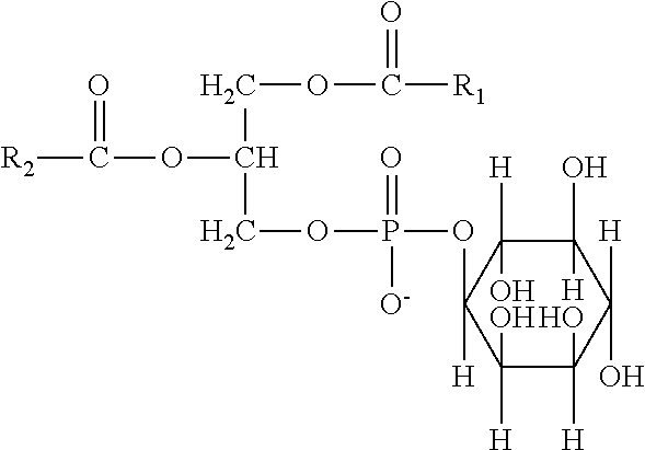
[R2]C(=O)OC(COC([R1])=O)COP(=O)([O-])OC1([H])C([H])(O)C(O)([H])C(O)([H])C([H])(O)C1([H])O
